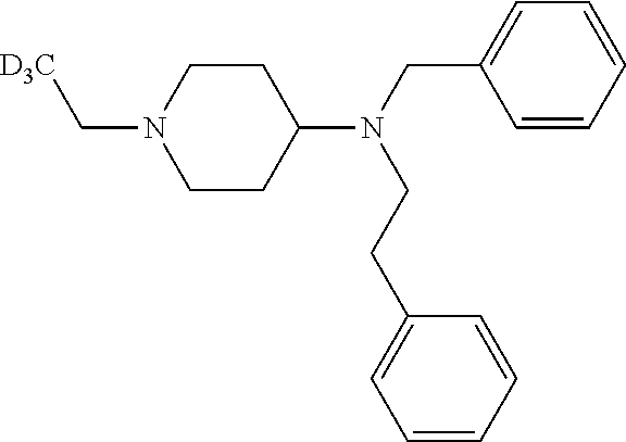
C1=CC=CC(CN(C2CCN(C[D3C])CC2)CCC2=CC=CC=C2)=C1
